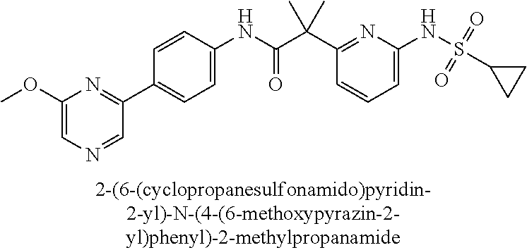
C1=C(NS(=O)(=O)C2CC2)N=C(C(C(NC2=CC=C(C3=NC(OC)=CN=C3)C=C2)=O)(C)C)C=C1
